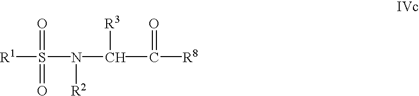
[R1]S(N(C(C([R8])=O)[R3])[R2])(=O)=O
